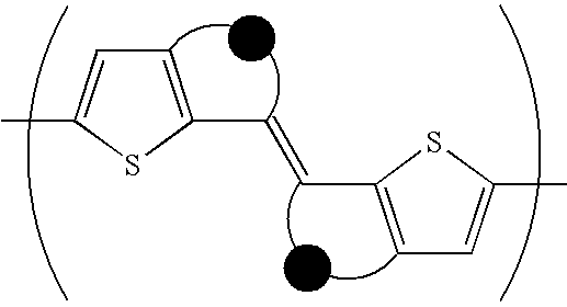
C1=C(C=CC2=CC=C(C)S2)SC(C)=C1
